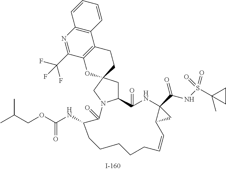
C12=C(N=C(C(F)(F)F)C3=C1CCC1(O3)CC3N(C1)C(=O)C(NC(OCC(C)C)=O)CCCCCC=CC1C(C(=O)NS(C4(C)CC4)(=O)=O)(NC3=O)C1)C=CC=C2
